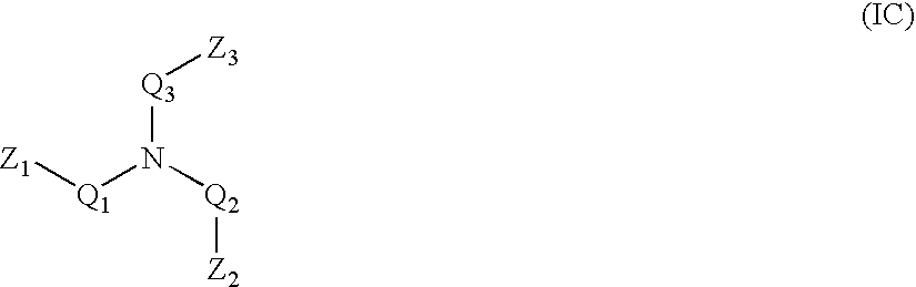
[Z1][Q1]N([Q2][Z2])[Q3][Z3]
